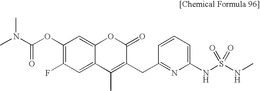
C1(OC(N(C)C)=O)=C(F)C=C2C(=C1)OC(=O)C(CC1=NC(NS(NC)(=O)=O)=CC=C1)=C2C
